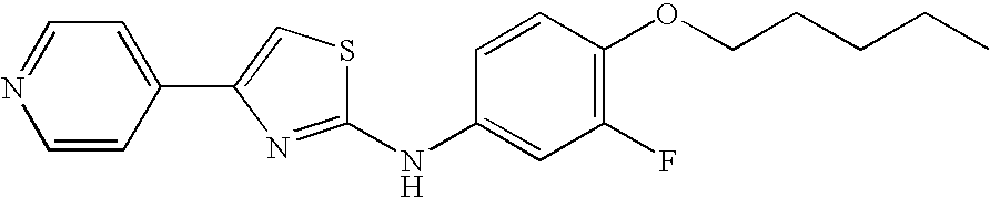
C1(F)=C(OCCCCC)C=CC(NC2=NC(C3=CC=NC=C3)=CS2)=C1
